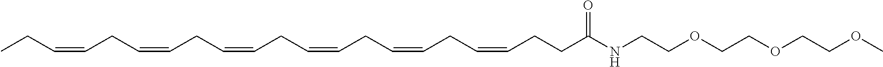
CCC=CCC=CCC=CCC=CCC=CCC=CCCC(NCCOCCOCCOC)=O
